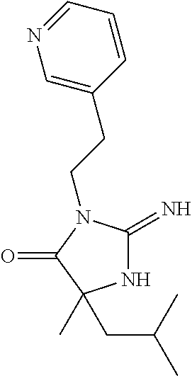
N1C(=N)N(CCC2=CN=CC=C2)C(=O)C1(C)CC(C)C
